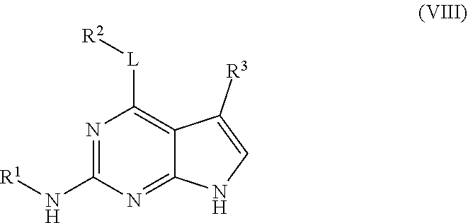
N1=C(N[R1])N=C2C(=C1[L][R2])C([R3])=CN2
